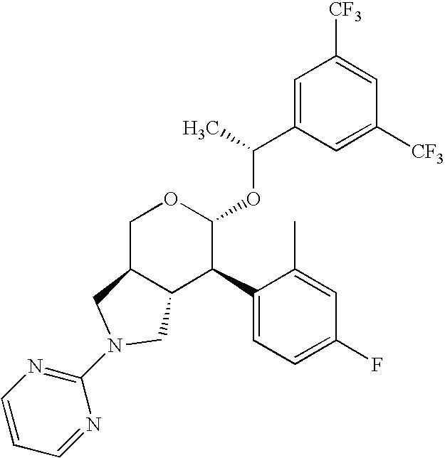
C1(C2C(OC(C3=CC([CF3])=CC([CF3])=C3)C)OCC3C2CN(C2=NC=CC=N2)C3)=CC=C(F)C=C1C
